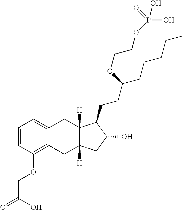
C1=CC(OCC(=O)O)=C2C(=C1)CC1([H])C([H])(C2)CC(O)C1CCC(CCCCC)OCCOP(O)(=O)O
